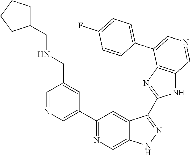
C1(C2=CN=CC(CNCC3CCCC3)=C2)=NC=C2C(=C1)C(C1=NC3=C(N1)C=NC=C3C1=CC=C(F)C=C1)=NN2
